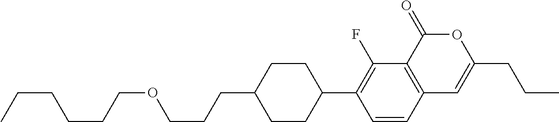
C12=C(C(=O)OC(CCC)=C1)C(F)=C(C1CCC(CCCOCCCCCC)CC1)C=C2
